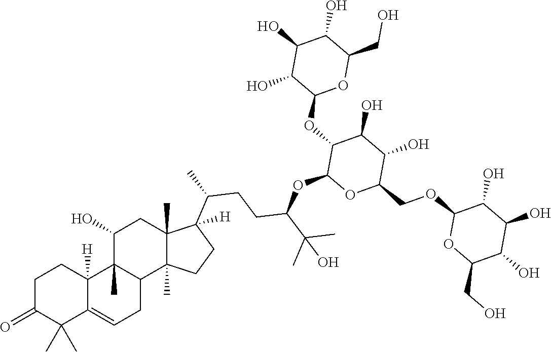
C1(=O)C(C)(C)C2=CCC3C(C)(C2([H])CC1)C(O)CC1(C)C3(C)CCC1([H])C(CCC(OC1C(OC2OC(CO)C(O)C(O)C2O)C(O)C(O)C(COC2OC(CO)C(O)C(O)C2O)O1)C(C)(C)O)C
